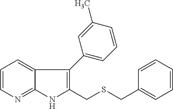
C1=CN=C2C(=C1)C(C1=CC=CC(C)=C1)=C(CSCC1=CC=CC=C1)N2
